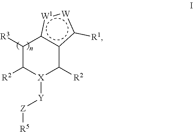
C1([R3])C([R2])[X]([Y][Z][R5])C([R2])c2c1[W1]:[W]c2[R1]
